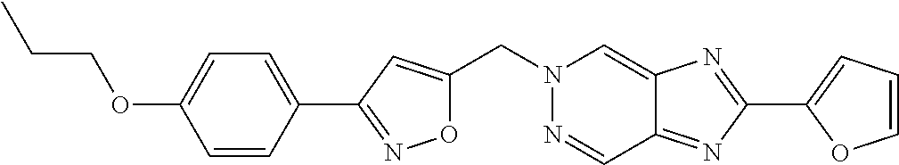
O1C(CN2N=CC3=NC(C4=CC=CO4)=NC3=C2)=CC(C2=CC=C(OCCC)C=C2)=N1
